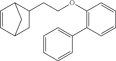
C1=CC=CC(OCCC2C3C=CC(C3)C2)=C1C1=CC=CC=C1
